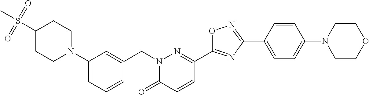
C1(N2CCC(S(C)(=O)=O)CC2)=CC=CC(CN2C(=O)C=CC(C3=NC(C4=CC=C(N5CCOCC5)C=C4)=NO3)=N2)=C1
